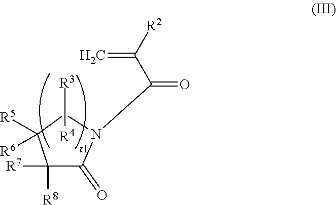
C1([R7])([R8])C(=O)N(C(C([R2])=C)=O)CC1([R5])[R6].[R4][R3]
